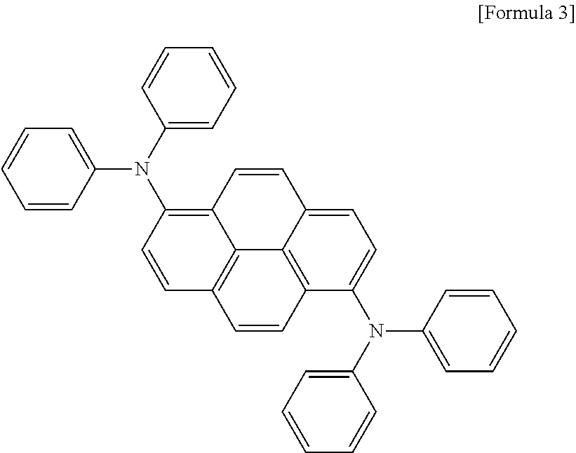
C1=CC(N(C2=CC=CC=C2)C2=CC=C3C4=C2C=CC2=C4C(=C(N(C4=CC=CC=C4)C4=CC=CC=C4)C=C2)C=C3)=CC=C1
